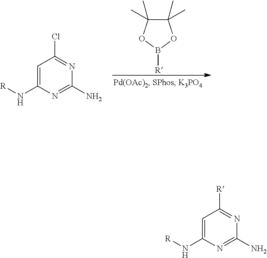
ClC1=NC(N)=NC(N[R])=C1.C1(C)(C)C(C)(C)OB([R])O1.[R]C1=NC(N)=NC(N[R])=C1
